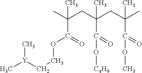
C[Y](CCOC(C(C)(CC(CC(C)(C(OC)=O)C)(C(O[C4H9])=O)C)C)=O)C
